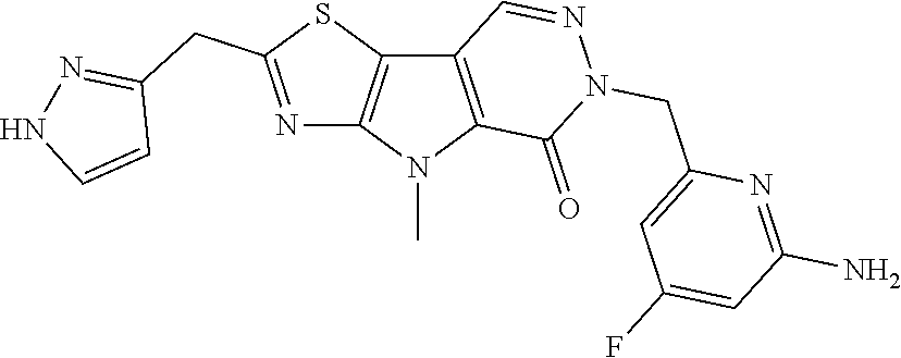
C12=C(N(C)C3=C1C=NN(CC1=CC(F)=CC(N)=N1)C3=O)N=C(CC1=NNC=C1)S2
